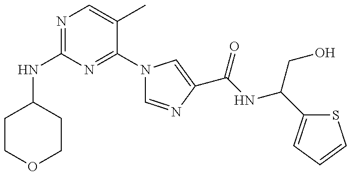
N(C1=NC=C(C)C(N2C=NC(C(=O)NC(CO)C3=CC=CS3)=C2)=N1)C1CCOCC1
